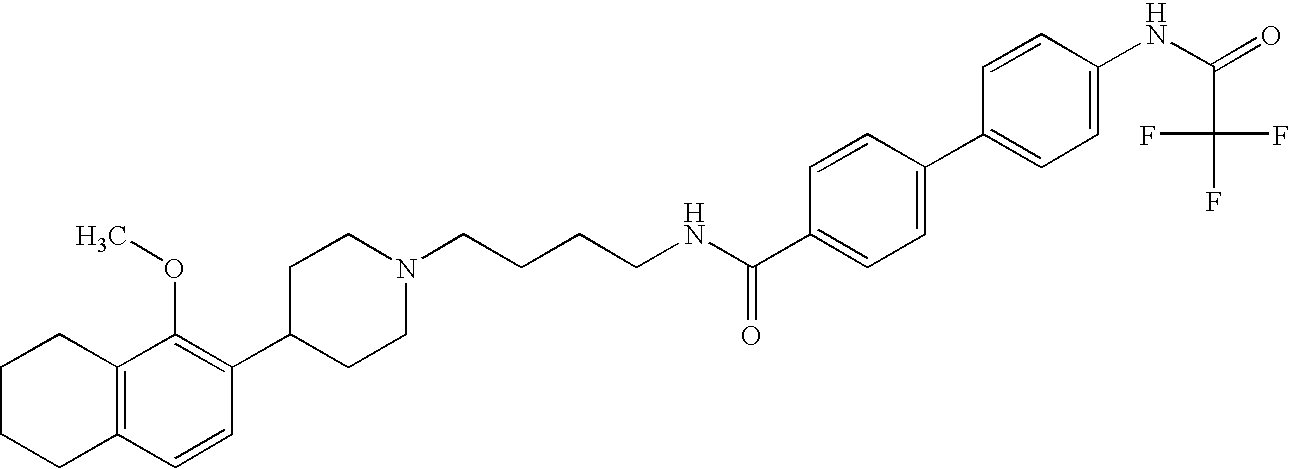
C1(C2=C(OC)C3=C(C=C2)CCCC3)CCN(CCCCNC(=O)C2=CC=C(C3=CC=C(NC(=O)C(F)(F)F)C=C3)C=C2)CC1
